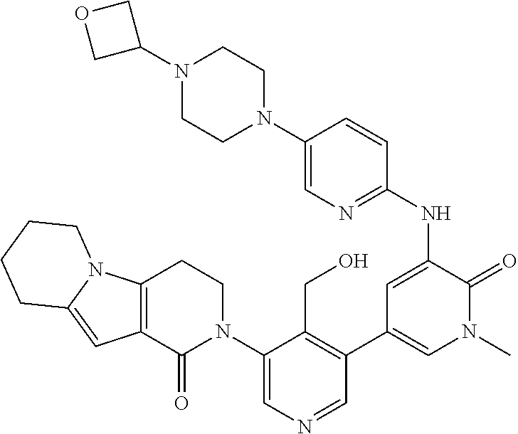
C12=C(C(=O)N(C3=CN=CC(C4=CN(C)C(=O)C(NC5=NC=C(N6CCN(C7COC7)CC6)C=C5)=C4)=C3CO)CC1)C=C1N2CCCC1
